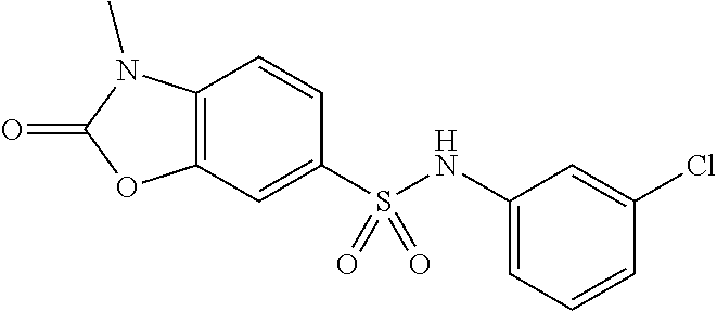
C1=CC2=C(C=C1S(NC1=CC=CC(Cl)=C1)(=O)=O)OC(=O)N2C
